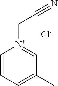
C1=CC=C(C)C=[N+]1CC#N.[Cl-]
